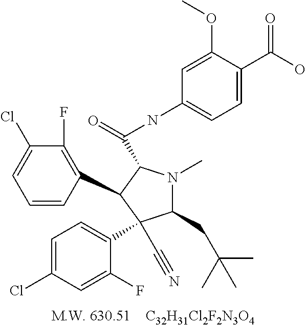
[C32H31Cl2F2N3O4].C1=CC(C2C(C(NC3=CC=C(C(O)=O)C(OC)=C3)=O)N(C)C(CC(C)(C)C)C2(C2=CC=C(Cl)C=C2F)C#N)=C(F)C(Cl)=C1
